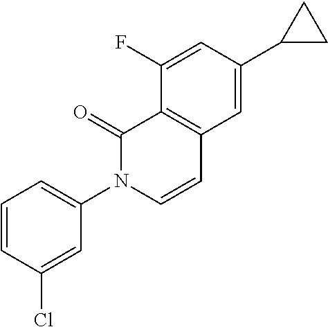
ClC1=CC(N2C(=O)C3=C(C=C(C4CC4)C=C3F)C=C2)=CC=C1
